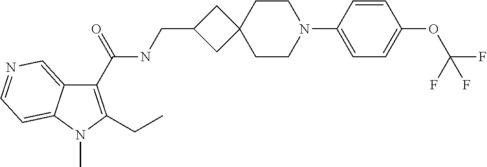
C1(C(NCC2CC3(C2)CCN(C2=CC=C(OC(F)(F)F)C=C2)CC3)=O)=C(CC)N(C)C2=CC=NC=C12
